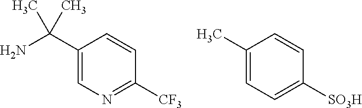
C1(C(N)(C)C)=CN=C([CF3])C=C1.C1(C)=CC=C([SO3H])C=C1
